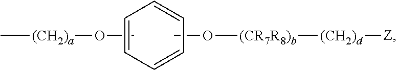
O(C)[(CR7R8)b][(CH2)d][Z].C[(CH2)a]OC.C1=CC=CC=C1
